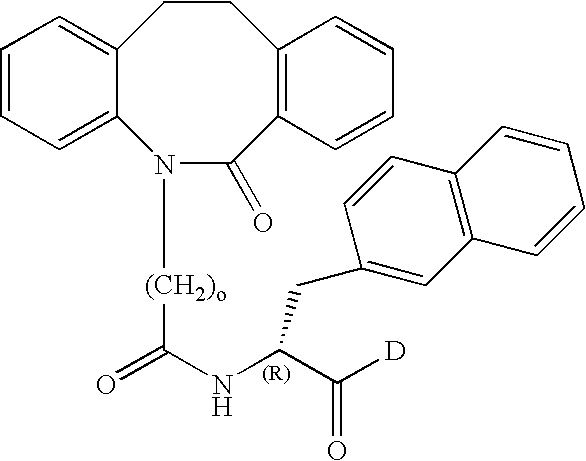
N1([(CH2)o]C(=O)NC(C([D])=O)CC2=CC3=C(C=C2)C=CC=C3)C(=O)C2=C(CCC3=CC=CC=C13)C=CC=C2
